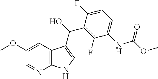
C1(OC)=CC2=C(N=C1)NC=C2C(C1=C(F)C(NC(OC)=O)=CC=C1F)O
